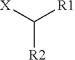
C([R2])([X])[R1]
